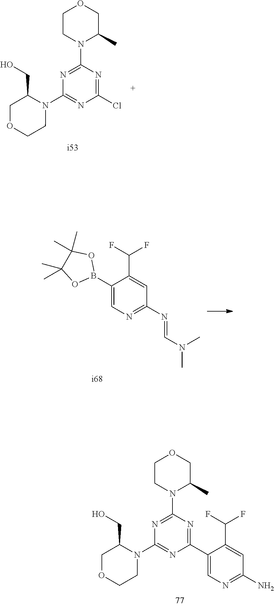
C1CN(C2=NC(N3C(CO)COCC3)=NC(C3=CN=C(N)C=C3C(F)F)=N2)C(C)CO1.C1CN(C2=NC(N3C(CO)COCC3)=NC(Cl)=N2)C(C)CO1.FC(F)C1=CC(N=CN(C)C)=NC=C1B1OC(C)(C)C(C)(C)O1
